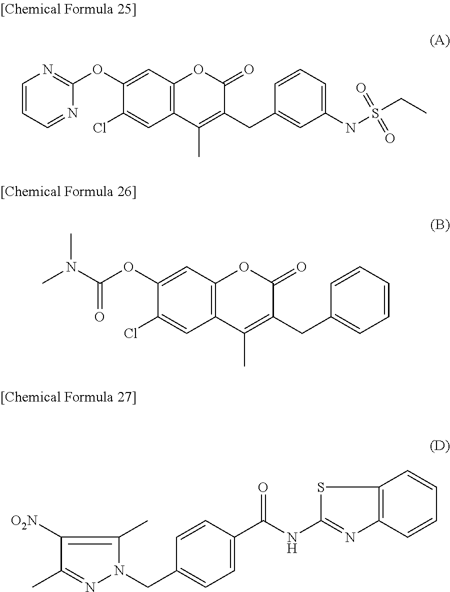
C1=CC=NC(OC2=CC3=C(C=C2Cl)C(C)=C(CC2=CC(NS(CC)(=O)=O)=CC=C2)C(=O)O3)=N1.CN(C(=O)OC1=CC2=C(C=C1Cl)C(C)=C(CC1=CC=CC=C1)C(=O)O2)C.C1([O2N])=C(C)N(CC2=CC=C(C(NC3=NC4=C(S3)C=CC=C4)=O)C=C2)N=C1C
